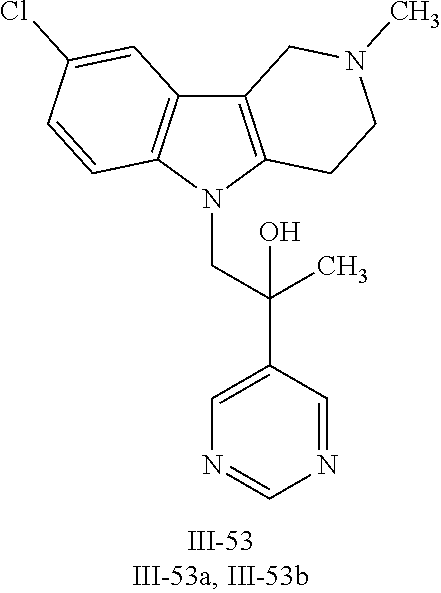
N1(CC(C2=CN=CN=C2)(C)O)C2=C(C3=C1C=CC(Cl)=C3)CN(C)CC2
